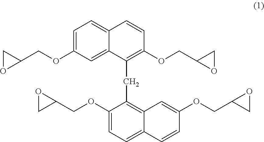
C1=C(OCC2CO2)C=C2C(=C1)C=CC(OCC1OC1)=C2CC1=C2C(=CC=C1OCC1OC1)C=CC(OCC1OC1)=C2
